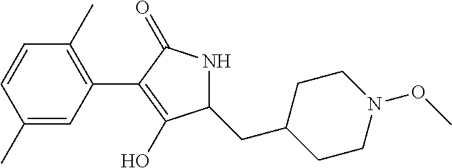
C1(C2=C(C)C=CC(C)=C2)=C(O)C(CC2CCN(OC)CC2)NC1=O
